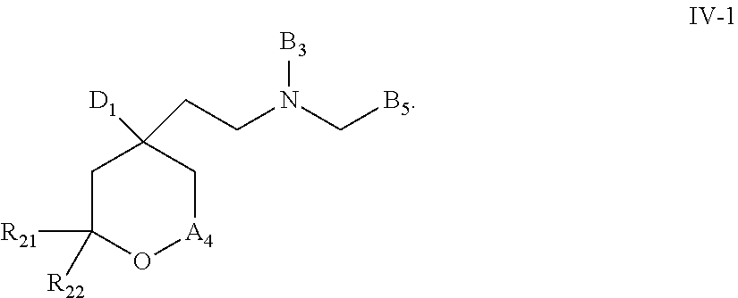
C1C([R21])([R22])O[A4]CC1([D1])CCN([B3])C[B5]
